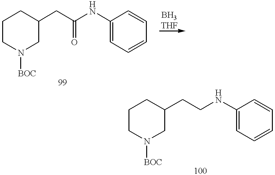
C1CN([BOC])CC(CC(NC2=CC=CC=C2)=O)C1.C1CN([BOC])CC(CCNC2=CC=CC=C2)C1
